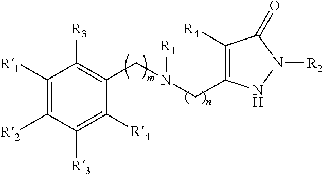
C1([R1])=C([R2])C([R3])=C([R4])C(CN([R1])CC2=C([R4])C(=O)N([R2])N2)=C1[R3]
